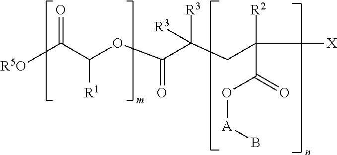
C(C(OC(C(CC([X])([R2])C(=O)O[A]B)([R3])[R3])=O)[R1])(=O)[R5O]
